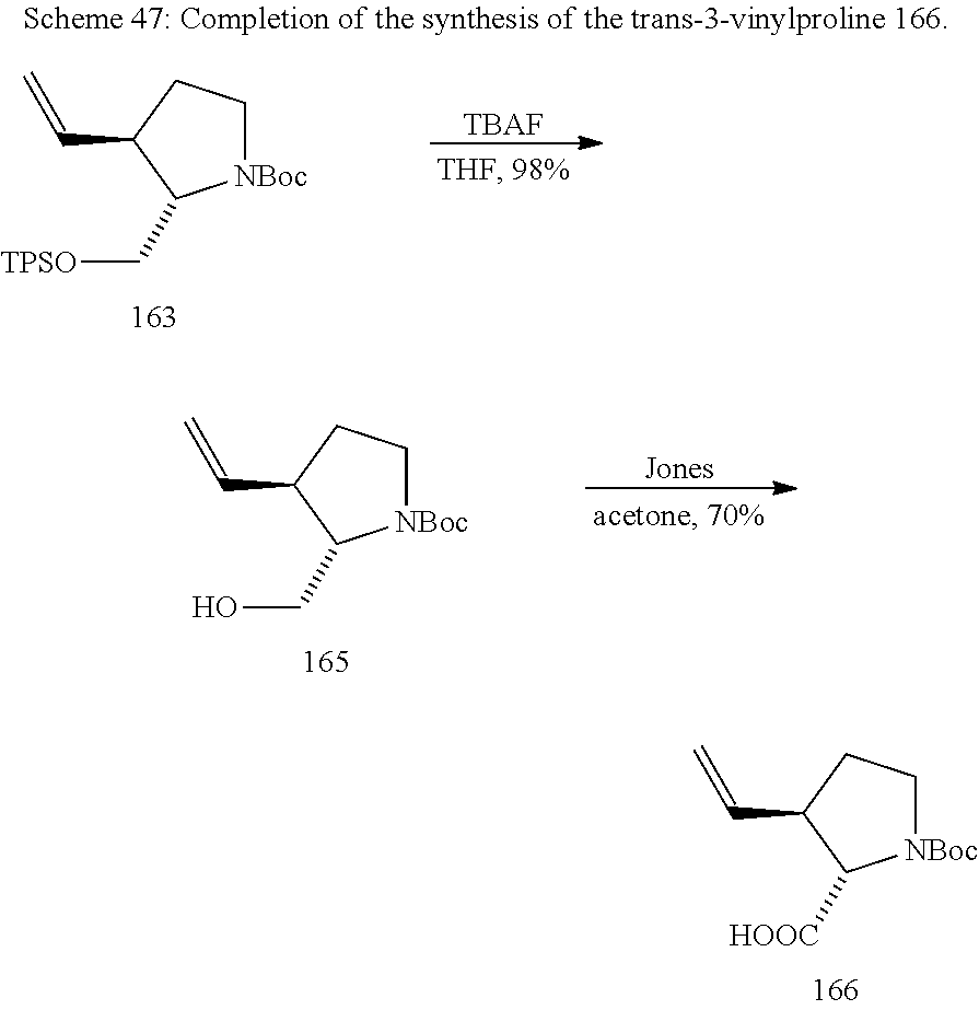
[NBoc]1CCC(C=C)C1C[TPSO].[TBAF].[NBoc]1CCC(C=C)C1CO.[Jones].[NBoc]1CCC(C=C)C1[HOOC]
